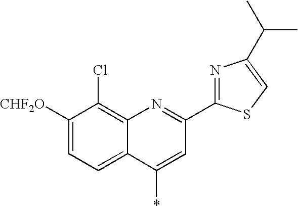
C1([CHF2O])=CC=C2C(=C1Cl)N=C(C1=NC(C(C)C)=CS1)C=C2*
